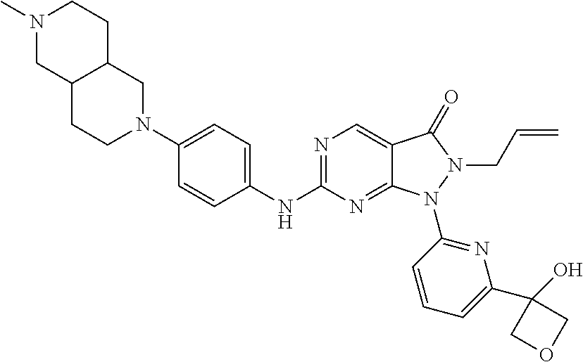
N1=C(NC2=CC=C(N3CC4C(CC3)CN(C)CC4)C=C2)N=C2C(=C1)C(=O)N(CC=C)N2C1=NC(C2(O)COC2)=CC=C1
